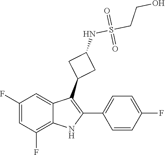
C1(F)=CC(F)=C2C(=C1)C(C1CC(NS(CCO)(=O)=O)C1)=C(C1=CC=C(F)C=C1)N2
